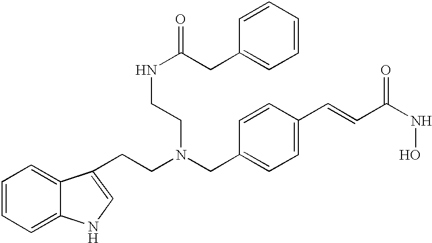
C1=CC=C2C(=C1)C(CCN(CC1=CC=C(C=CC(NO)=O)C=C1)CCNC(CC1=CC=CC=C1)=O)=CN2
